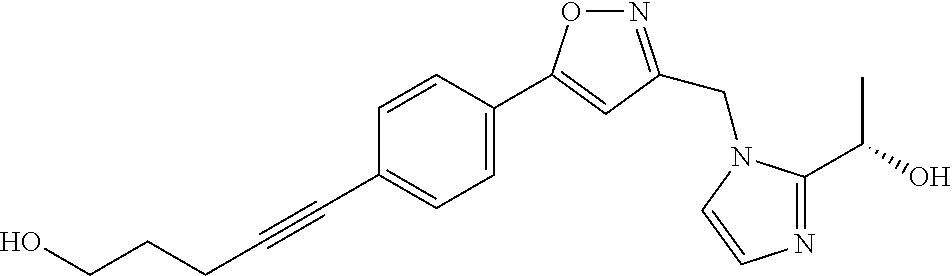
C1=CC(C2=CC(CN3C(C(O)C)=NC=C3)=NO2)=CC=C1C#CCCCO
